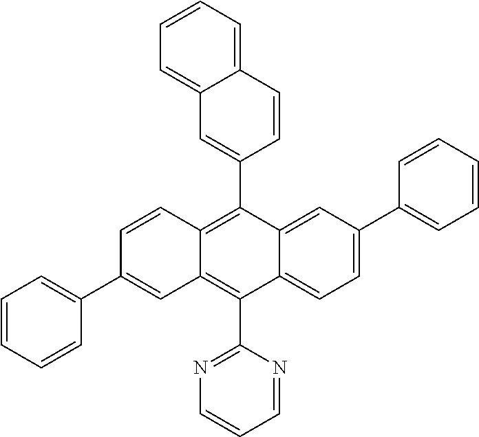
C1(C2=C3C(=C(C4=NC=CC=N4)C4=CC=C(C5=CC=CC=C5)C=C24)C=C(C2=CC=CC=C2)C=C3)=CC2=CC=CC=C2C=C1
